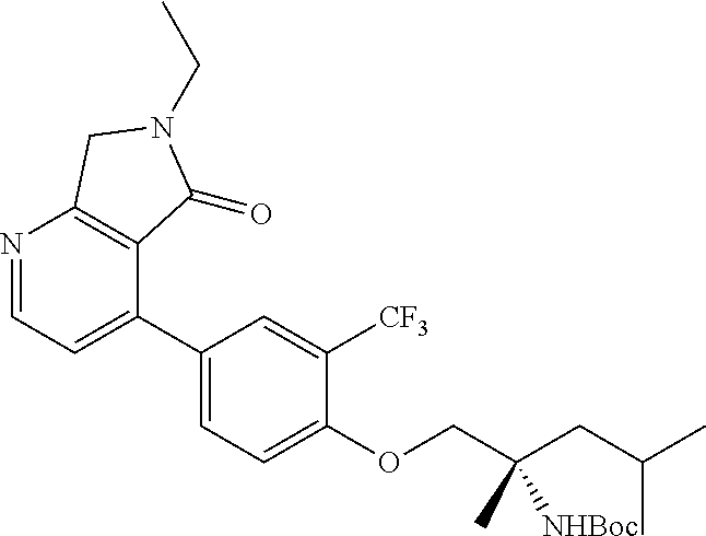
C1(C2=CC=NC3=C2C(=O)N(CC)C3)=CC=C(OCC(CC(C)C)([NHBoc])C)C([CF3])=C1
